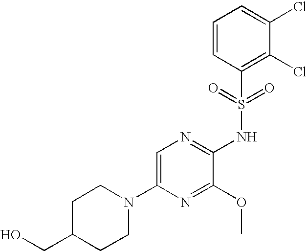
C1=C(N2CCC(CO)CC2)N=C(OC)C(NS(C2=C(Cl)C(Cl)=CC=C2)(=O)=O)=N1
